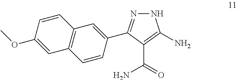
N1N=C(C2=CC3=C(C=C2)C=C(OC)C=C3)C(C(=O)N)=C1N
